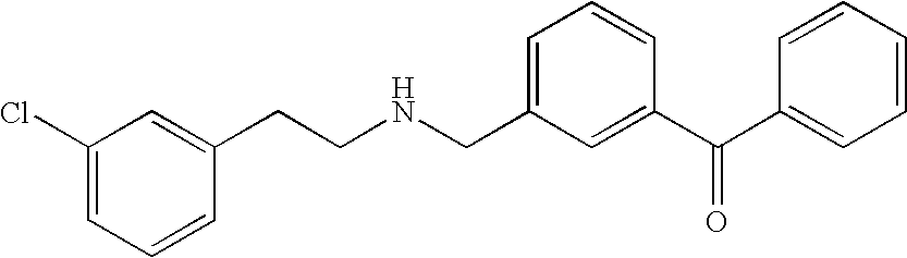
C1(Cl)=CC=CC(CCNCC2=CC=CC(C(C3=CC=CC=C3)=O)=C2)=C1
